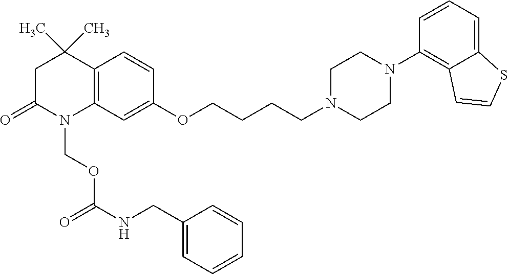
C12=C(C=C(OCCCCN3CCN(C4=C5C(=CC=C4)SC=C5)CC3)C=C1)N(COC(NCC1=CC=CC=C1)=O)C(=O)CC2(C)C
